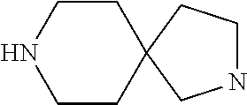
N1CCC2(CC1)CNCC2
